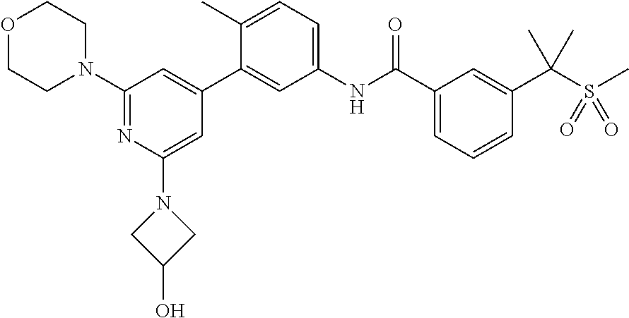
C1(N2CCOCC2)=NC(N2CC(O)C2)=CC(C2=CC(NC(C3=CC=CC(C(C)(C)S(C)(=O)=O)=C3)=O)=CC=C2C)=C1
